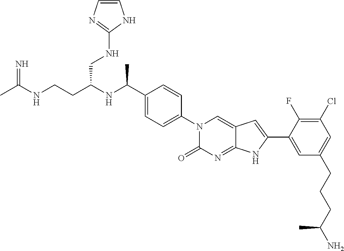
CC(NCCC(NC(C1=CC=C(N2C(=O)N=C3C(=C2)C=C(C2=CC(CCCC(N)C)=CC(Cl)=C2F)N3)C=C1)C)CNC1=NC=CN1)=N
